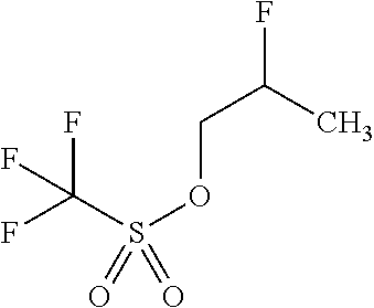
FC(S(OCC(C)F)(=O)=O)(F)F
